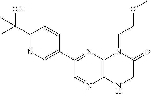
C1(C2=NC3=C(N=C2)NCC(=O)N3CCOC)=CN=C(C(O)(C)C)C=C1
